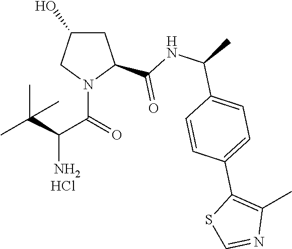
N1(C(=O)C(C(C)(C)C)N)C(C(NC(C)C2=CC=C(C3=C(C)N=CS3)C=C2)=O)CC(O)C1.Cl
